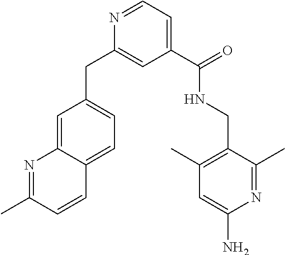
C1(C(=O)NCC2=C(C)C=C(N)N=C2C)=CC=NC(CC2=CC=C3C(=C2)N=C(C)C=C3)=C1
